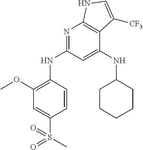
COC1=C(NC2=NC3=C(C(NC4CCCCC4)=C2)C([CF3])=CN3)C=CC(S(C)(=O)=O)=C1
